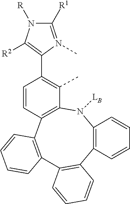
C12=C(N([LB])C3=C(C4=C(C=CC=C4)C4=C1C=CC=C4)C=CC(C1=C([R2])N([R])C([R1])=N1C)=C3C)C=CC=C2
